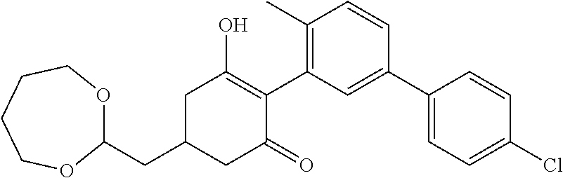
C1(CC2CC(=O)C(C3=C(C)C=CC(C4=CC=C(Cl)C=C4)=C3)=C(O)C2)OCCCCO1
